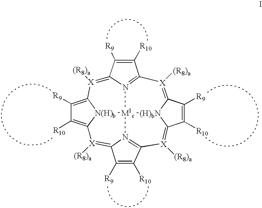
[X]1([(R8)a])=C2[(H)bN]3C(=[X]([(R8)a])C4=N5C(=[X]([(R8)a])C6=C([R10])C([R9])=C7[N(H)b]6[M1c]35N3=C1C([R10])=C([R9])C3=[X]7[(R8)a])C([R9])=C4[R10])C([R10])=C2[R9]
